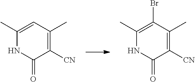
C1=C(C)NC(=O)C([CN])=C1C.C1(Br)=C(C)NC(=O)C([CN])=C1C
